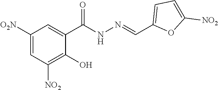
C1([O2N])=CC([NO2])=C(O)C(C(NN=CC2=CC=C([NO2])O2)=O)=C1
